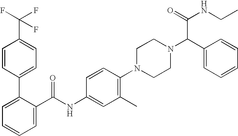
C1=CC(C2=CC=CC=C2C(NC2=CC(C)=C(N3CCN(C(C4=CC=CC=C4)C(NCC)=O)CC3)C=C2)=O)=CC=C1C(F)(F)F
